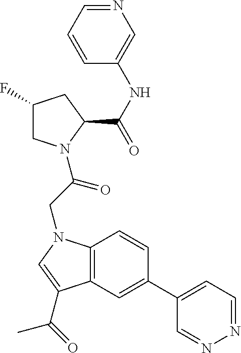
C1(F)CN(C(CN2C3=C(C=C(C4=CC=NN=C4)C=C3)C(C(C)=O)=C2)=O)C(C(NC2=CN=CC=C2)=O)C1
